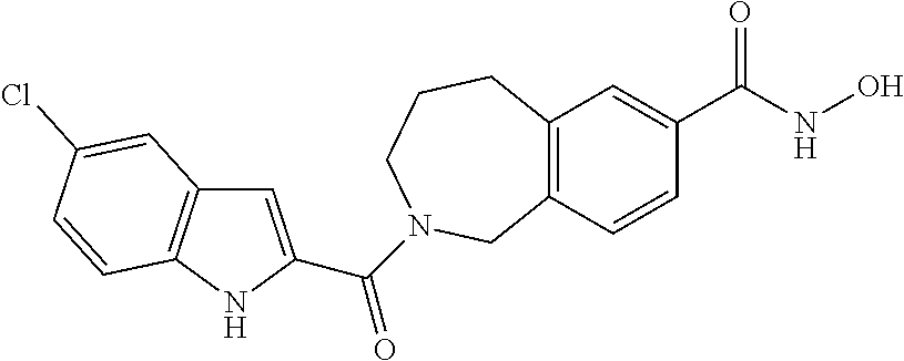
C12=C(C=C(C(NO)=O)C=C1)CCCN(C(=O)C1=CC3=C(N1)C=CC(Cl)=C3)C2
